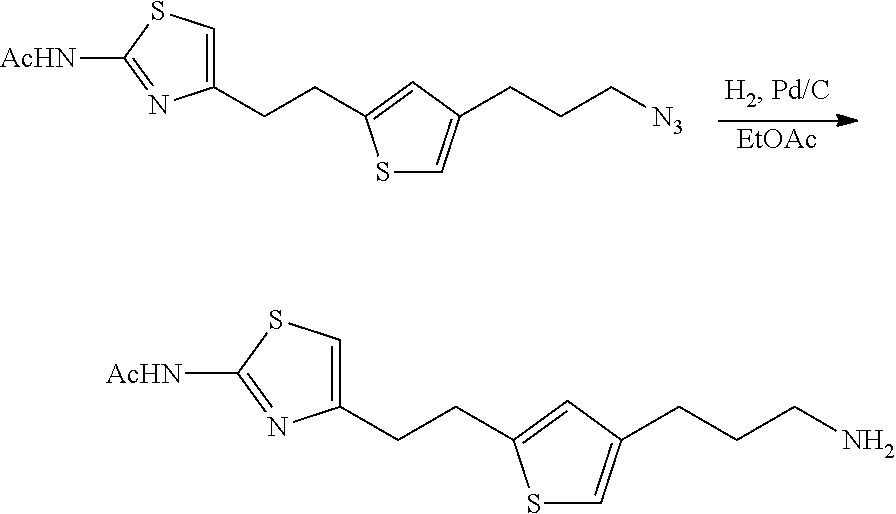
C1(CCC2=CC(CCCN)=CS2)=CSC([AcHN])=N1.C1(CCC2=CC(CCC[N3])=CS2)=CSC([AcHN])=N1.[EtOAc]
